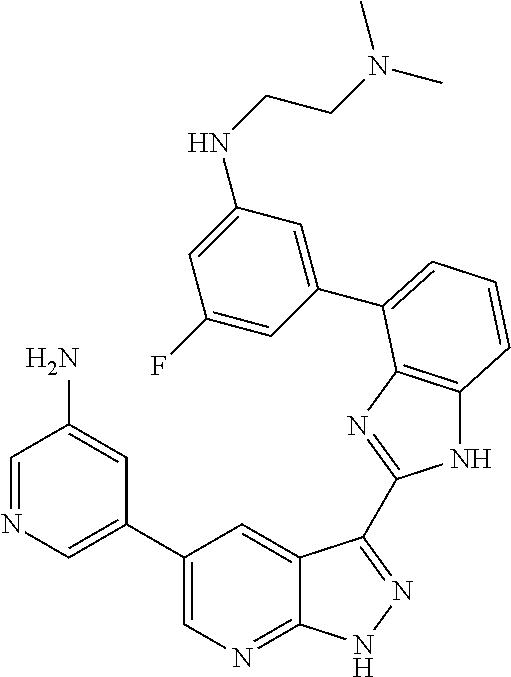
C1(C2=CN=C3C(=C2)C(C2=NC4=C(N2)C=CC=C4C2=CC(NCCN(C)C)=CC(F)=C2)=NN3)=CN=CC(N)=C1
